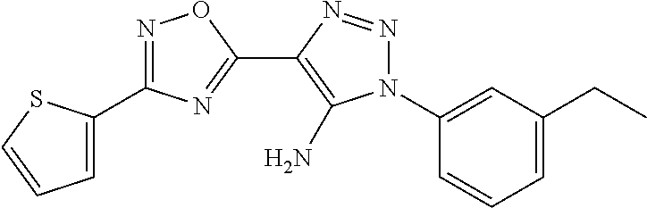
C1=C(C2=NOC(C3=C(N)N(C4=CC(CC)=CC=C4)N=N3)=N2)SC=C1
